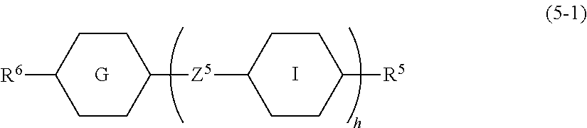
[G].I.[R6]C1CCC([Z5]C2CCC([R5])CC2)CC1
